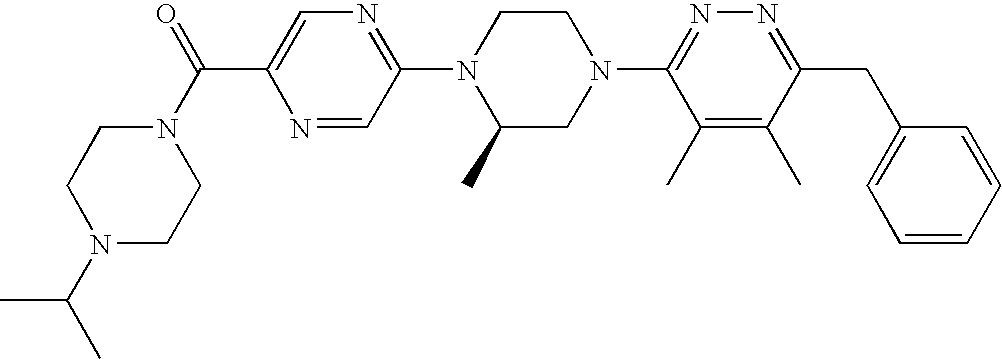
N1=CC(N2C(C)CN(C3=NN=C(CC4=CC=CC=C4)C(C)=C3C)CC2)=NC=C1C(=O)N1CCN(C(C)C)CC1
